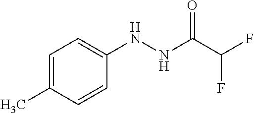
C1=C(C)C=CC(NNC(C(F)F)=O)=C1
